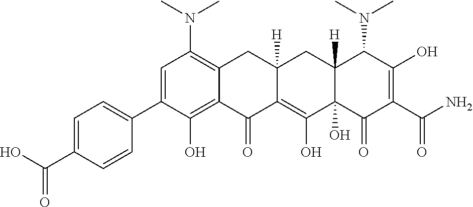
C1=C(C2=CC=C(C(=O)O)C=C2)C(O)=C2C(=C1N(C)C)CC1([H])C(=C(O)C3(O)C([H])(C1)C(N(C)C)C(O)=C(C(N)=O)C3=O)C2=O
